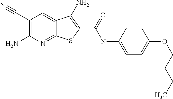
C1(N)=C(C#N)C=C2C(=N1)SC(C(NC1=CC=C(OCCCC)C=C1)=O)=C2N
